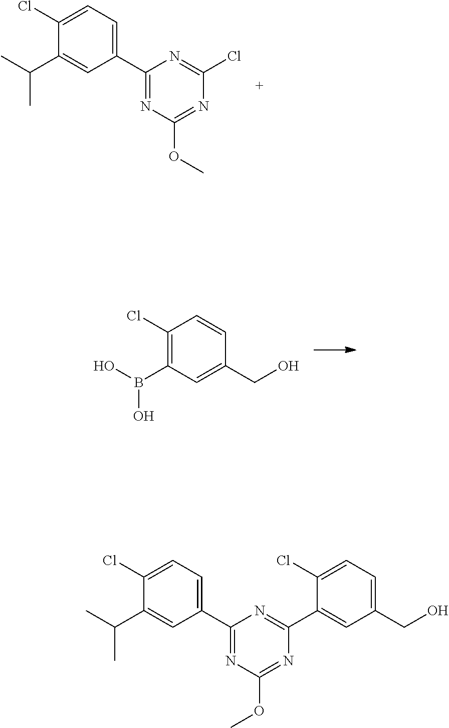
C1(Cl)=C(B(O)O)C=C(CO)C=C1.C1(Cl)=CC=C(C2=NC(OC)=NC(Cl)=N2)C=C1C(C)C.C1(Cl)=CC=C(C2=NC(OC)=NC(C3=CC(CO)=CC=C3Cl)=N2)C=C1C(C)C
